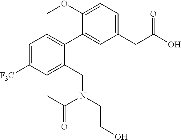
C1=C([F3C])C=C(CN(CCO)C(C)=O)C(C2=CC(CC(O)=O)=CC=C2OC)=C1
